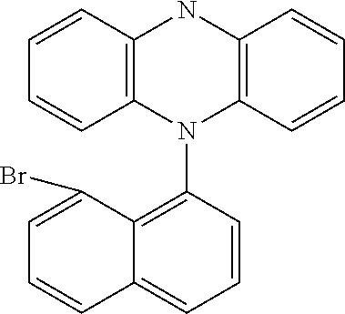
C1=CC2=C(C=C1)N(C1=C3C(=CC=C1)C=CC=C3Br)C1=C(N2)C=CC=C1
